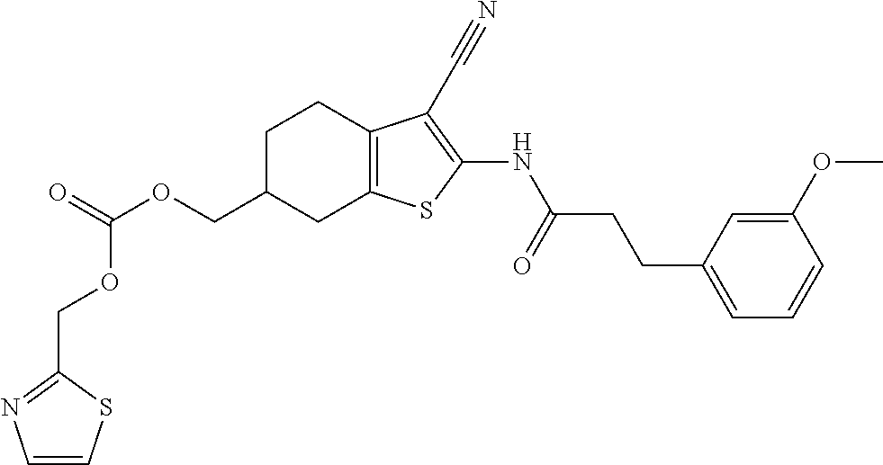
C(OCC1CC2=C(CC1)C(C#N)=C(NC(CCC1=CC=CC(OC)=C1)=O)S2)(=O)OCC1=NC=CS1
